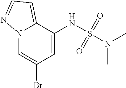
N12C=C(Br)C=C(NS(N(C)C)(=O)=O)C1=CC=N2
